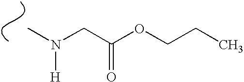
CN(CC(OCCC)=O)[H]
